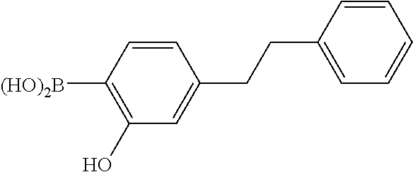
C1([(HO)2B])=C(O)C=C(CCC2=CC=CC=C2)C=C1
